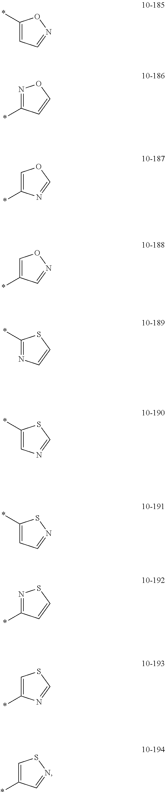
C1=C(*)ON=C1.C1(*)=NOC=C1.C1(*)=COC=N1.C1(*)=CON=C1.N1=C(*)SC=C1.C1=C(*)SC=N1.C1=C(*)SN=C1.C1(*)=NSC=C1.C1(*)=CSC=N1.C1(*)=CSN=C1
